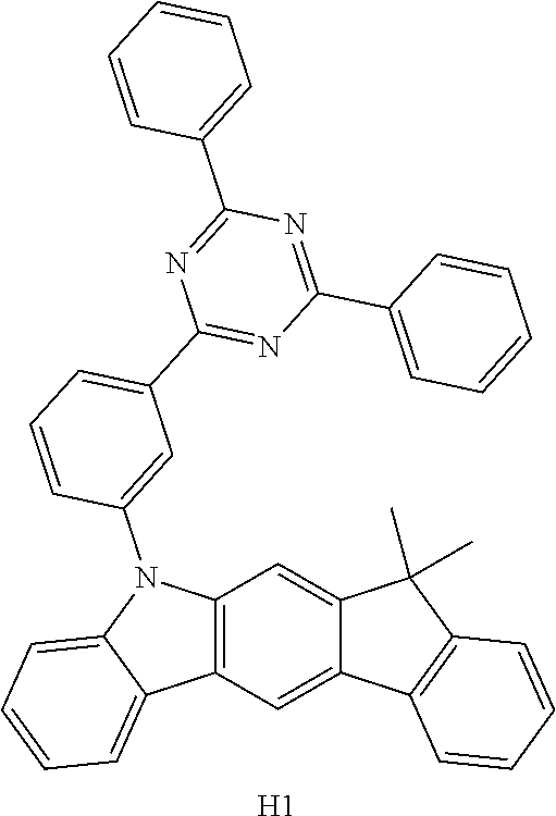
C12=C(C=C3C(=C1)C(C)(C)C1=C3C=CC=C1)C1=CC=CC=C1N2C1=CC(C2=NC(C3=CC=CC=C3)=NC(C3=CC=CC=C3)=N2)=CC=C1.[H1]
